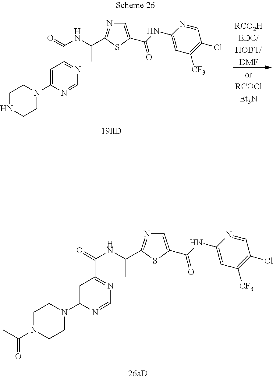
C1NCCN(C2=CC(C(=O)NC(C)C3=NC=C(C(NC4=CC([CF3])=C(Cl)C=N4)=O)S3)=NC=N2)C1.[RCO2HEDC/HOBT/DMF].C1N(C(C)=O)CCN(C2=CC(C(=O)NC(C)C3=NC=C(C(NC4=CC([CF3])=C(Cl)C=N4)=O)S3)=NC=N2)C1
